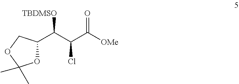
C(C([OMe])=O)(Cl)C(C1OC(C)(C)OC1)[TBDMSO]
